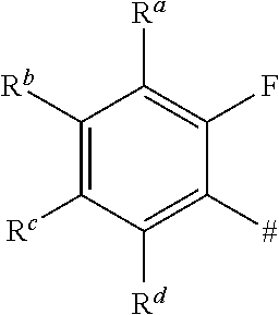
C1([Rb])=C([Rc])C([Rd])=C([#])C(F)=C1[Ra]
